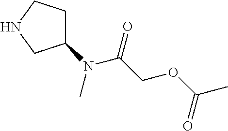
C1(N(C)C(COC(C)=O)=O)CCNC1
